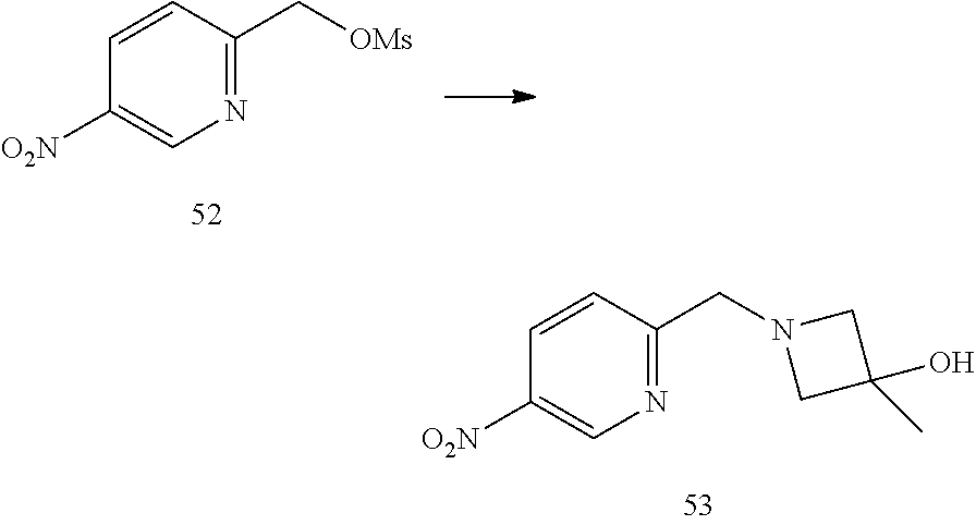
C1=CC(C[OMs])=NC=C1[O2N].C1=CC(CN2CC(C)(O)C2)=NC=C1[O2N]
